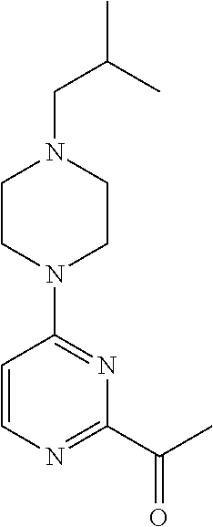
C1CN(C2=NC(C(=O)C)=NC=C2)CCN1CC(C)C
